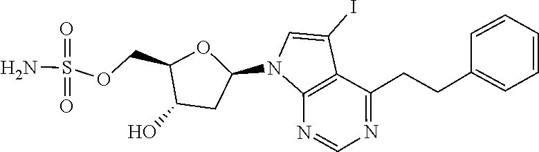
N1(C2OC(COS(N)(=O)=O)C(O)C2)C2=C(C(I)=C1)C(CCC1=CC=CC=C1)=NC=N2
